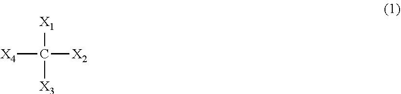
[X1]C([X4])([X2])[X3]
